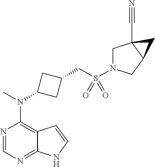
N1=CN=C2C(=C1N(C)C1CC(CS(=O)(=O)N3CC4(C#N)C(C3)C4)C1)C=CN2
